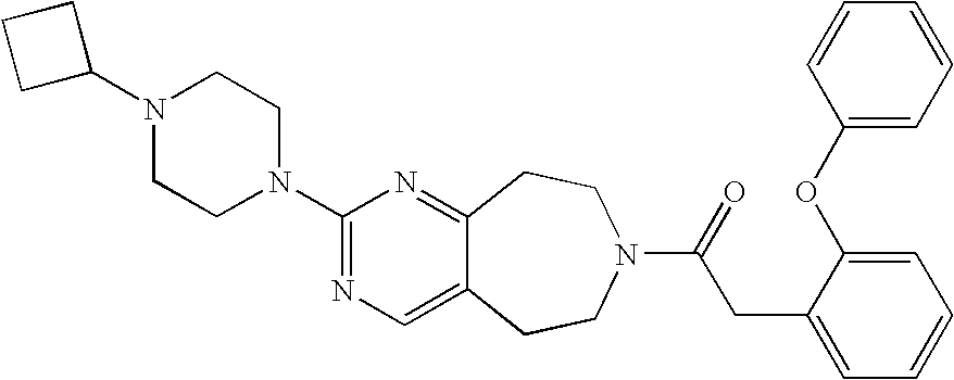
N1(C2CCC2)CCN(C2=NC=C3C(=N2)CCN(C(=O)CC2=CC=CC=C2OC2=CC=CC=C2)CC3)CC1
